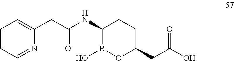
C1=CC=NC(CC(=O)NC2B(O)OC(CC(=O)O)CC2)=C1
